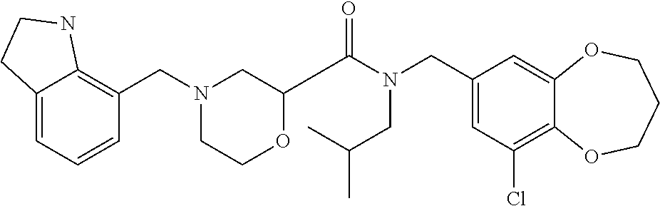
C1(CN(C(=O)C2OCCN(CC3=C4C(=CC=C3)CCN4)C2)CC(C)C)=CC(Cl)=C2C(=C1)OCCCO2
